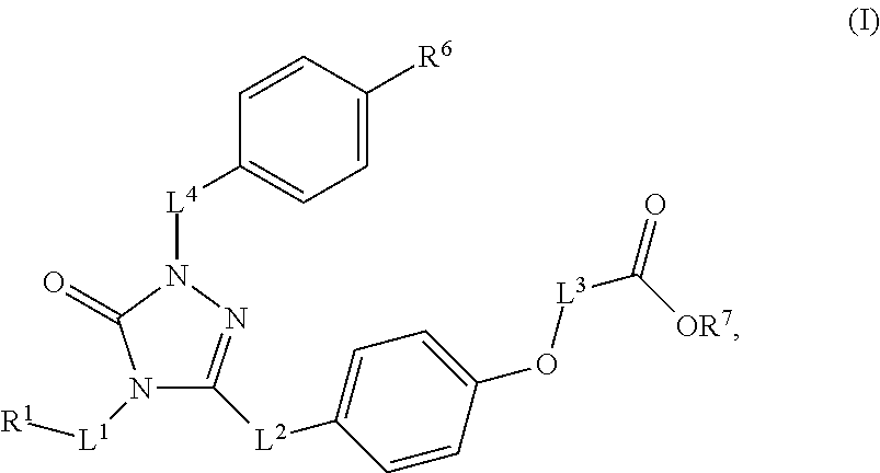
N1([L1][R1])C([L2]C2=CC=C(O[L3]C(=O)[OR7])C=C2)=NN([L4]C2=CC=C([R6])C=C2)C1=O
